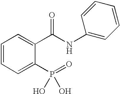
C1=CC=C(P(=O)(O)O)C(C(NC2=CC=CC=C2)=O)=C1
